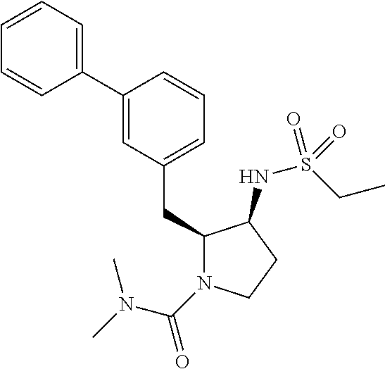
C1(CC2N(C(=O)N(C)C)CCC2NS(CC)(=O)=O)=CC=CC(C2=CC=CC=C2)=C1
